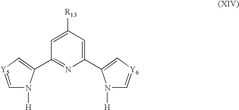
C1(C2=C[Y5]=CN2[H])=NC(C2=C[Y6]=CN2[H])=CC([R13])=C1
